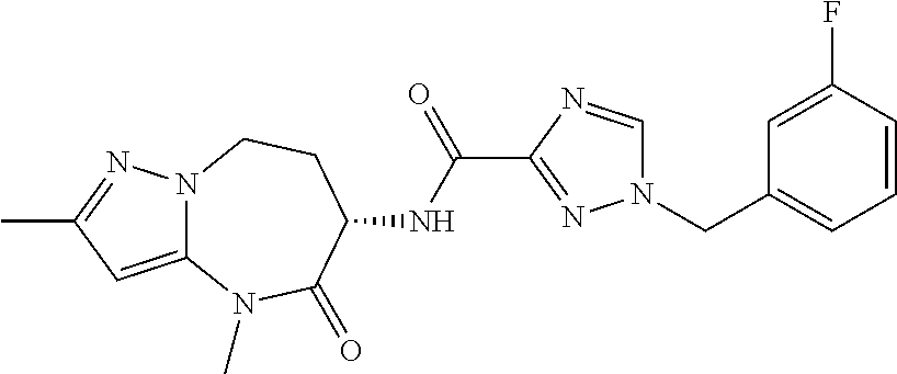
C12=CC(C)=NN1CCC(NC(C1=NN(CC3=CC=CC(F)=C3)C=N1)=O)C(=O)N2C
